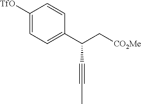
C1([TfO])=CC=C(C(C[CO2Me])C#CC)C=C1
